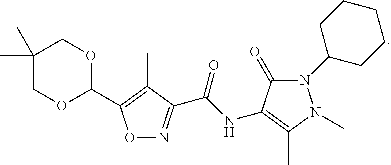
O1N=C(C(NC2=C(C)N(C)N(C3CCCCC3)C2=O)=O)C(C)=C1C1OCC(C)(C)CO1
